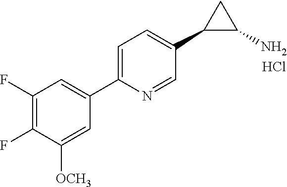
Cl.C1(C2=CC(F)=C(F)C([OCH3])=C2)=CC=C(C2C(N)C2)C=N1
